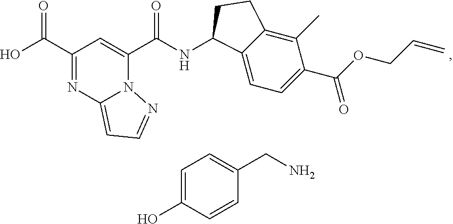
OC(C1=NC2=CC=NN2C(C(NC2C3=CC=C(C(OCC=C)=O)C(C)=C3CC2)=O)=C1)=O.C1=C(O)C=CC(CN)=C1
